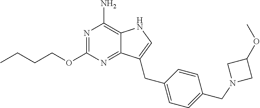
N1=C(OCCCC)N=C2C(=C1N)NC=C2CC1=CC=C(CN2CC(OC)C2)C=C1
